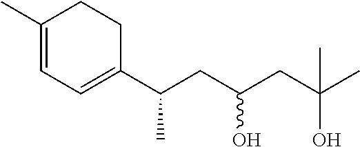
C1(C)=CC=C(C(CC(CC(C)(O)C)O)C)CC1
